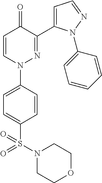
C1=CN(C2=CC=C(S(=O)(=O)N3CCOCC3)C=C2)N=C(C2=CC=NN2C2=CC=CC=C2)C1=O
